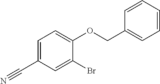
C1=C(C#N)C=C(Br)C(OCC2=CC=CC=C2)=C1
